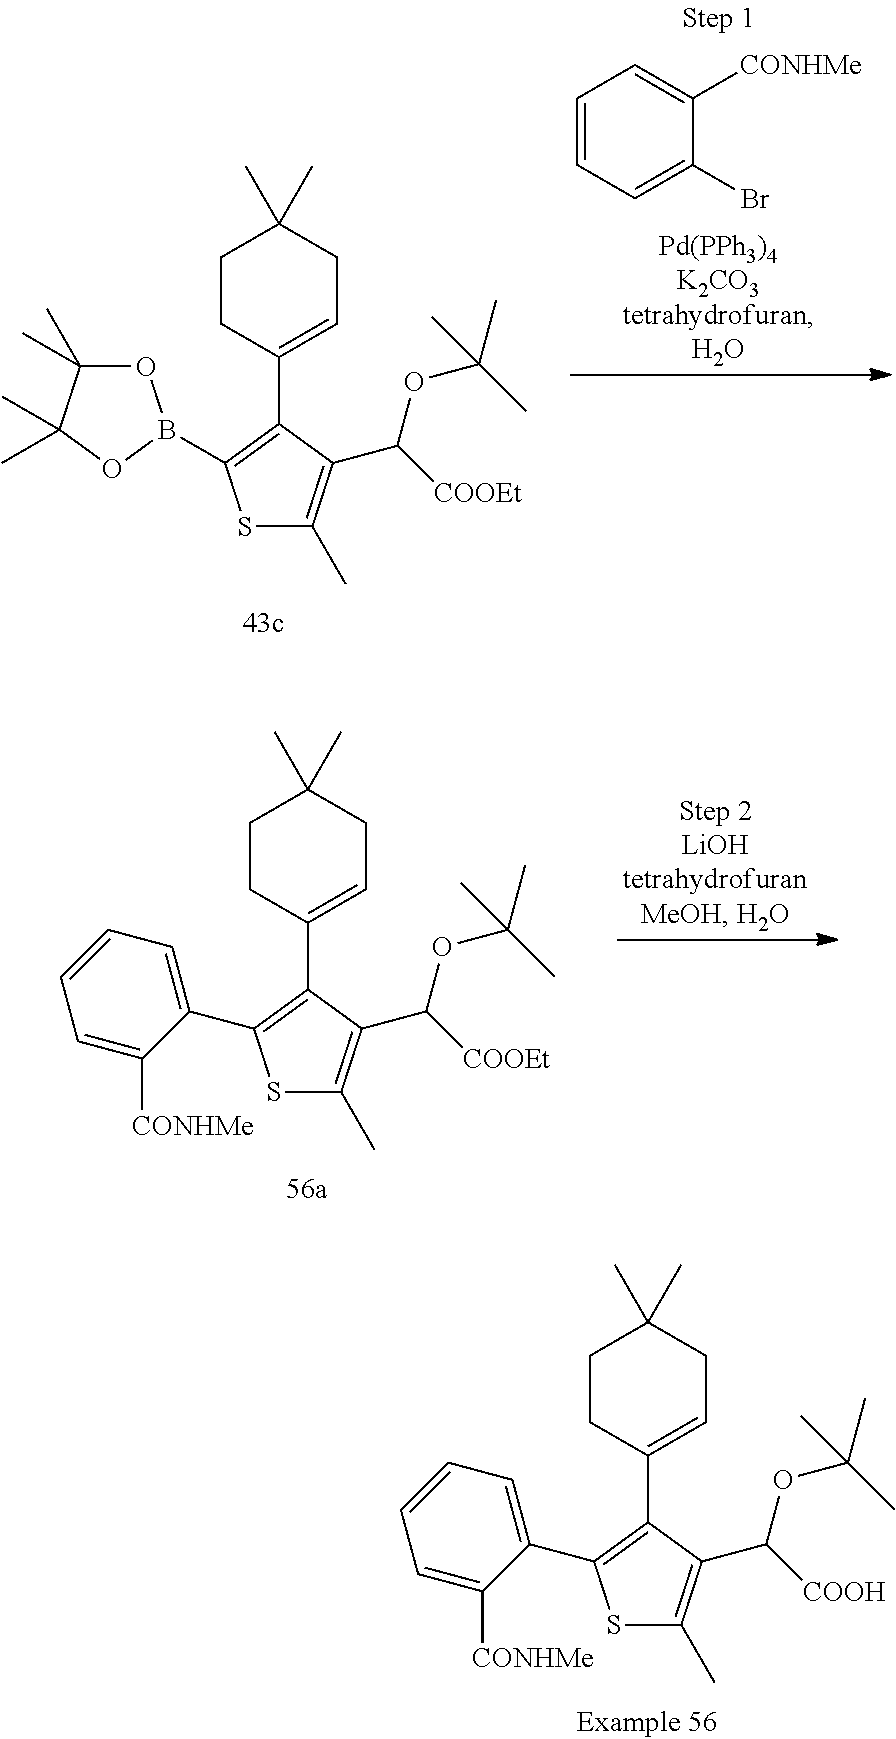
S1C(C)=C(C(OC(C)(C)C)[COOEt])C(C2=CCC(C)(C)CC2)=C1C1=CC=CC=C1[CONHMe].S1C(C)=C(C(OC(C)(C)C)[COOH])C(C2=CCC(C)(C)CC2)=C1C1=CC=CC=C1[CONHMe].O1C(C)(C)C(C)(C)OB1C1=C(C2=CCC(C)(C)CC2)C(C(OC(C)(C)C)[COOEt])=C(C)S1.C1=CC=C(Br)C([CONHMe])=C1
